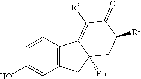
C1=CC(O)=CC2=C1C1=C([R3])C(=O)C([R2])CC1([Bu])C2
